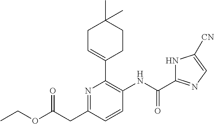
O(C(CC1=NC(C2=CCC(C)(C)CC2)=C(NC(C2=NC=C([CN])N2)=O)C=C1)=O)CC
